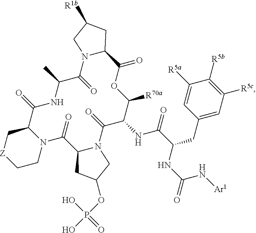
C1([R5a])=CC(CC(C(NC2C([R70a])OC(=O)C3N(C(=O)C(C)NC(=O)C4N(C(=O)C5N(C2=O)CC(OP(O)(=O)O)C5)CC[Z]C4)CC([R1b])C3)=O)NC(N[Ar1])=O)=CC([R5c])=C1[R5b]
